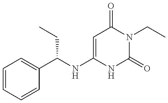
C1=CC=CC(C(NC2=CC(=O)N(CC)C(=O)N2)CC)=C1
